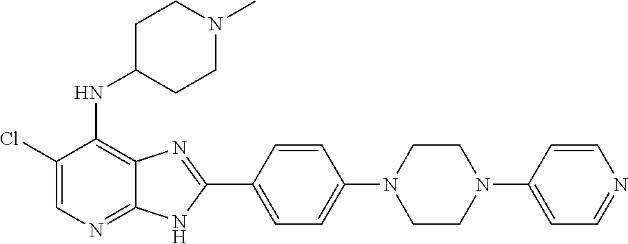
C1(Cl)=CN=C2C(=C1NC1CCN(C)CC1)N=C(C1=CC=C(N3CCN(C4=CC=NC=C4)CC3)C=C1)N2
